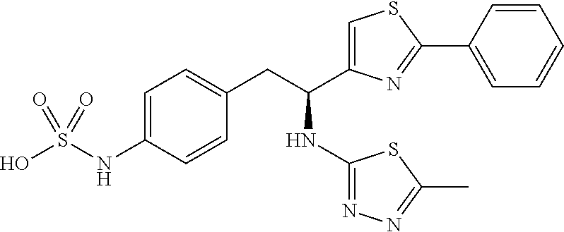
C1=C(NS(O)(=O)=O)C=CC(CC(C2=CSC(C3=CC=CC=C3)=N2)NC2=NN=C(C)S2)=C1
